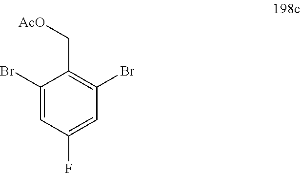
C1(Br)=CC(F)=CC(Br)=C1C[AcO]
